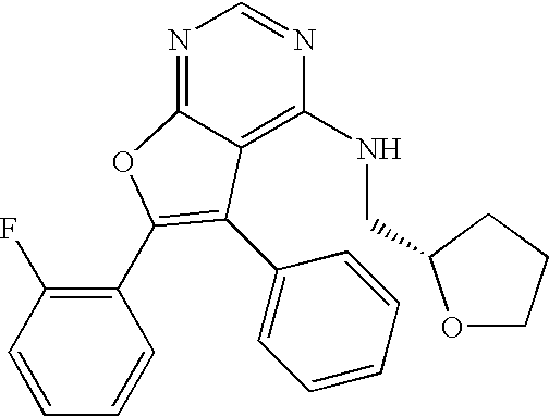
N1=C2C(=C(NCC3OCCC3)N=C1)C(C1=CC=CC=C1)=C(C1=C(F)C=CC=C1)O2
